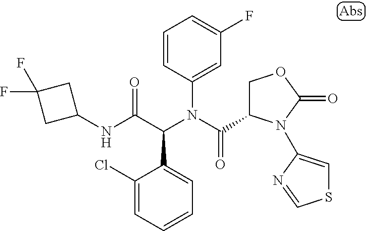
C1=CC=C(Cl)C(C(C(NC2CC(F)(F)C2)=O)N(C(=O)C2COC(=O)N2C2=CSC=N2)C2=CC(F)=CC=C2)=C1
